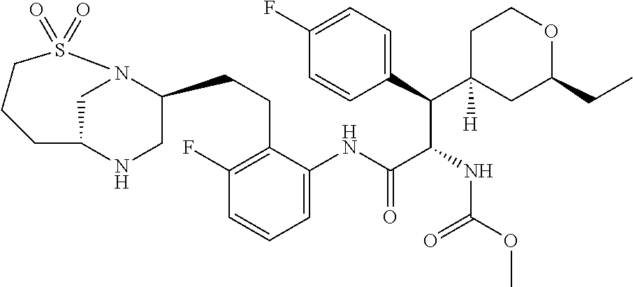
C1C2NCC(CCC3=C(F)C=CC=C3NC(C(NC(OC)=O)C(C3=CC=C(F)C=C3)C3([H])CC(CC)OCC3)=O)N1S(=O)(=O)CCC2
